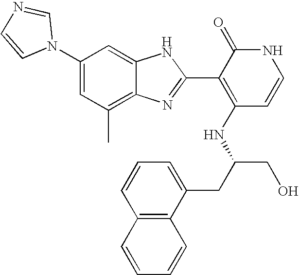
C1(C)=C2C(=CC(N3C=NC=C3)=C1)NC(C1=C(NC(CO)CC3=CC=CC4=C3C=CC=C4)C=CNC1=O)=N2
